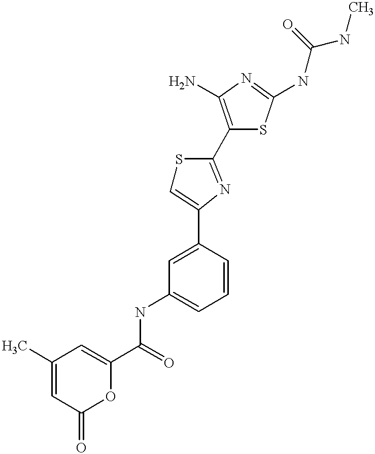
C1(C(=O)NC2=CC=CC(C3=CSC(C4=C(N)N=C(NC(NC)=O)S4)=N3)=C2)=CC(C)=CC(=O)O1
